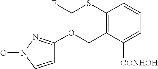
C1(SCF)=C(COC2=NN([G])C=C2)C([CONHOH])=CC=C1
